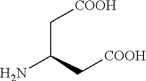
C([COOH])C(C[COOH])N
